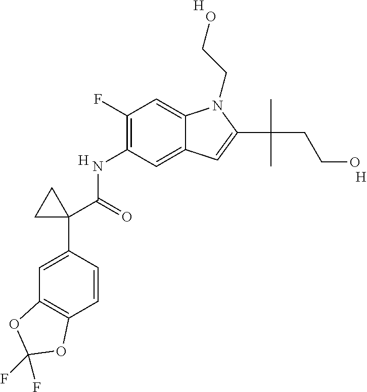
C1(NC(C2(C3=CC4=C(C=C3)OC(F)(F)O4)CC2)=O)=C(F)C=C2C(=C1)C=C(C(C)(CCO)C)N2CCO.[H].[H].[H]
